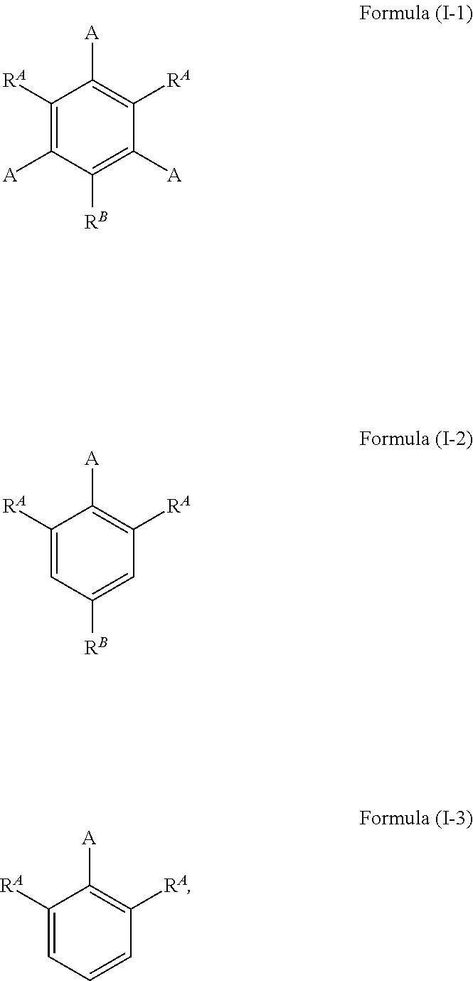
C1([RA])=C([A])C([RB])=C([A])C([RA])=C1[A].C1([RA])=CC([RB])=CC([RA])=C1[A].C1([RA])=CC=CC([RA])=C1[A]
